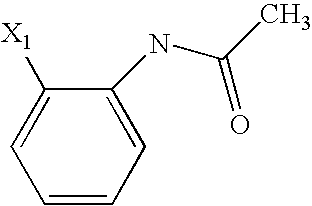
C1=CC=C(NC(C)=O)C([X1])=C1
